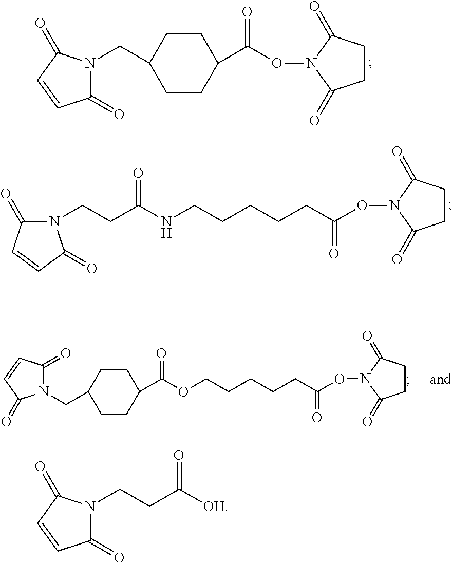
C1(=O)N(CC2CCC(C(ON3C(=O)CCC3=O)=O)CC2)C(=O)C=C1.N1(CCC(NCCCCCC(=O)ON2C(=O)CCC2=O)=O)C(=O)C=CC1=O.N1(CC2CCC(C(OCCCCCC(=O)ON3C(=O)CCC3=O)=O)CC2)C(=O)C=CC1=O.C1(=O)N(CCC([OH])=O)C(=O)C=C1
